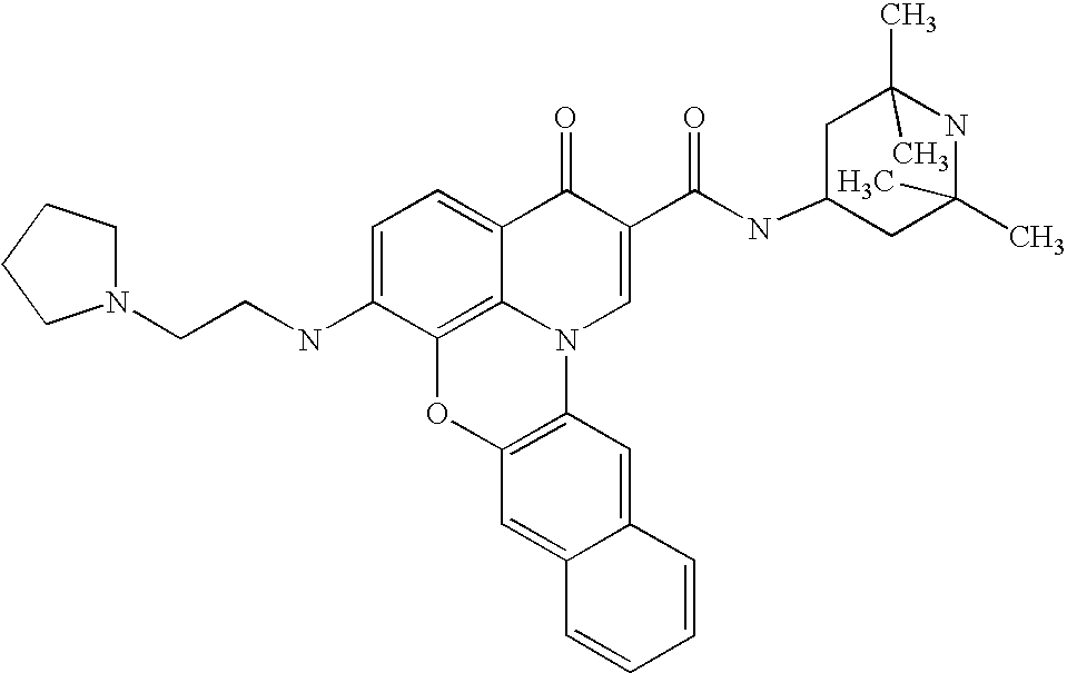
C1=C(NCCN2CCCC2)C2=C3C(=C1)C(=O)C(C(NC1CC(C)(C)NC(C)(C)C1)=O)=CN3C1=C(O2)C=C2C(=C1)C=CC=C2
